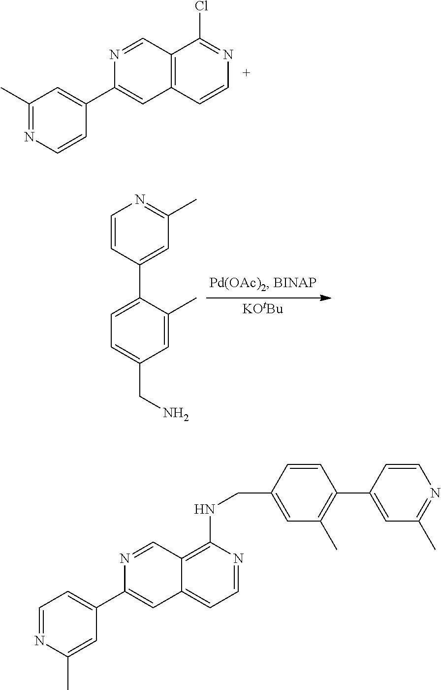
C12=C(C=CN=C1Cl)C=C(C1=CC(C)=NC=C1)N=C2.[KOtBu].C1=CC(C2=CC=C(CN)C=C2C)=CC(C)=N1.C1=NC(NCC2=CC(C)=C(C3=CC(C)=NC=C3)C=C2)=C2C(=C1)C=C(C1=CC=NC(C)=C1)N=C2
